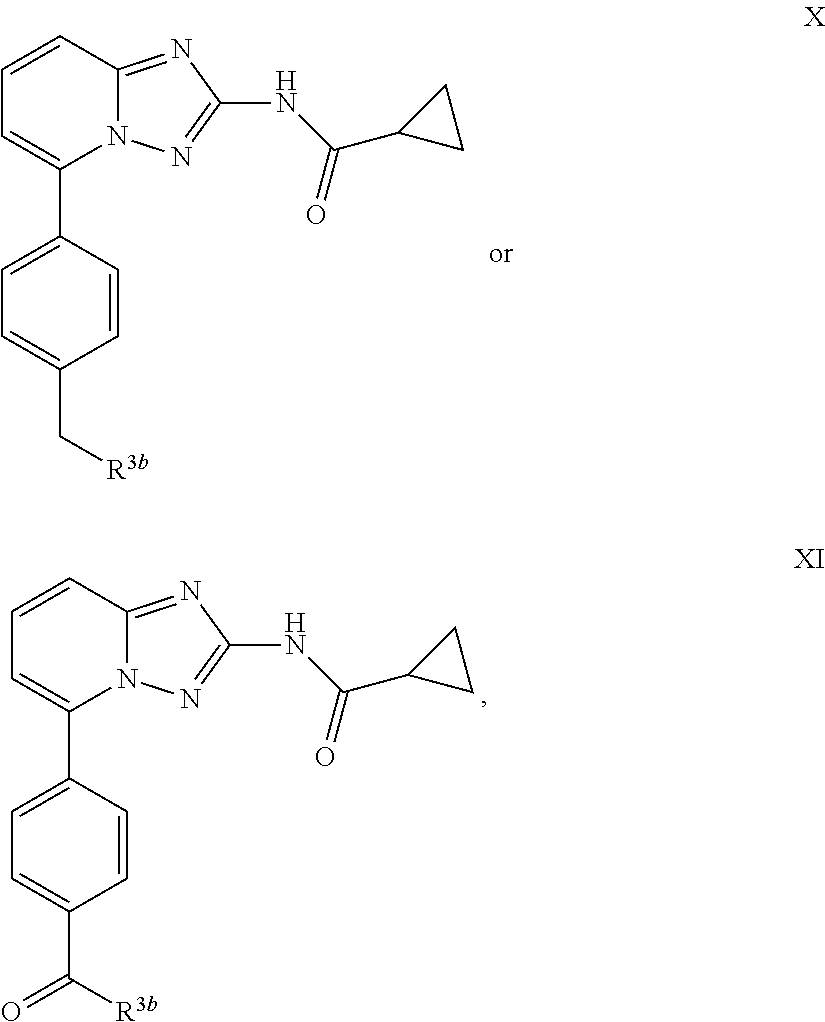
N12C(=NC(NC(C3CC3)=O)=N1)C=CC=C2C1=CC=C(C[R3b])C=C1.N12C(=NC(NC(C3CC3)=O)=N1)C=CC=C2C1=CC=C(C([R3b])=O)C=C1
